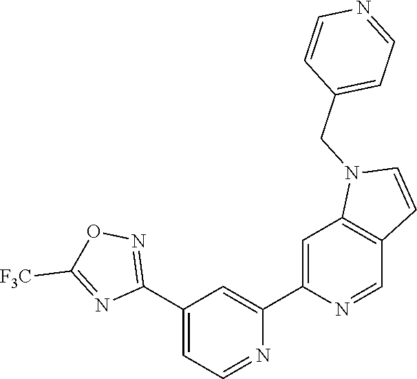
N1=CC=C(C2=NOC([F3C])=N2)C=C1C1=CC2=C(C=N1)C=CN2CC1=CC=NC=C1
